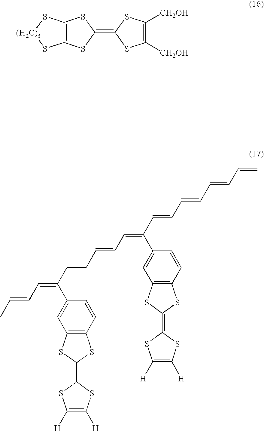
CC=CC=C(C=CC=CC=C(C=CC=CC=CC=C)C1=CC2=C(C=C1)SC(=C1SC([H])=C([H])S1)S2)C1=CC2=C(C=C1)SC(=C1SC([H])=C([H])S1)S2.C12=C(SC(=C3SC([CH2OH])=C([CH2OH])S3)S1)S[(H2C)3]S2
